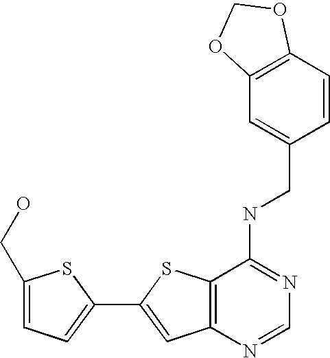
C12=C(N=CN=C1NCC1=CC3=C(C=C1)OCO3)C=C(C1=CC=C(CO)S1)S2
